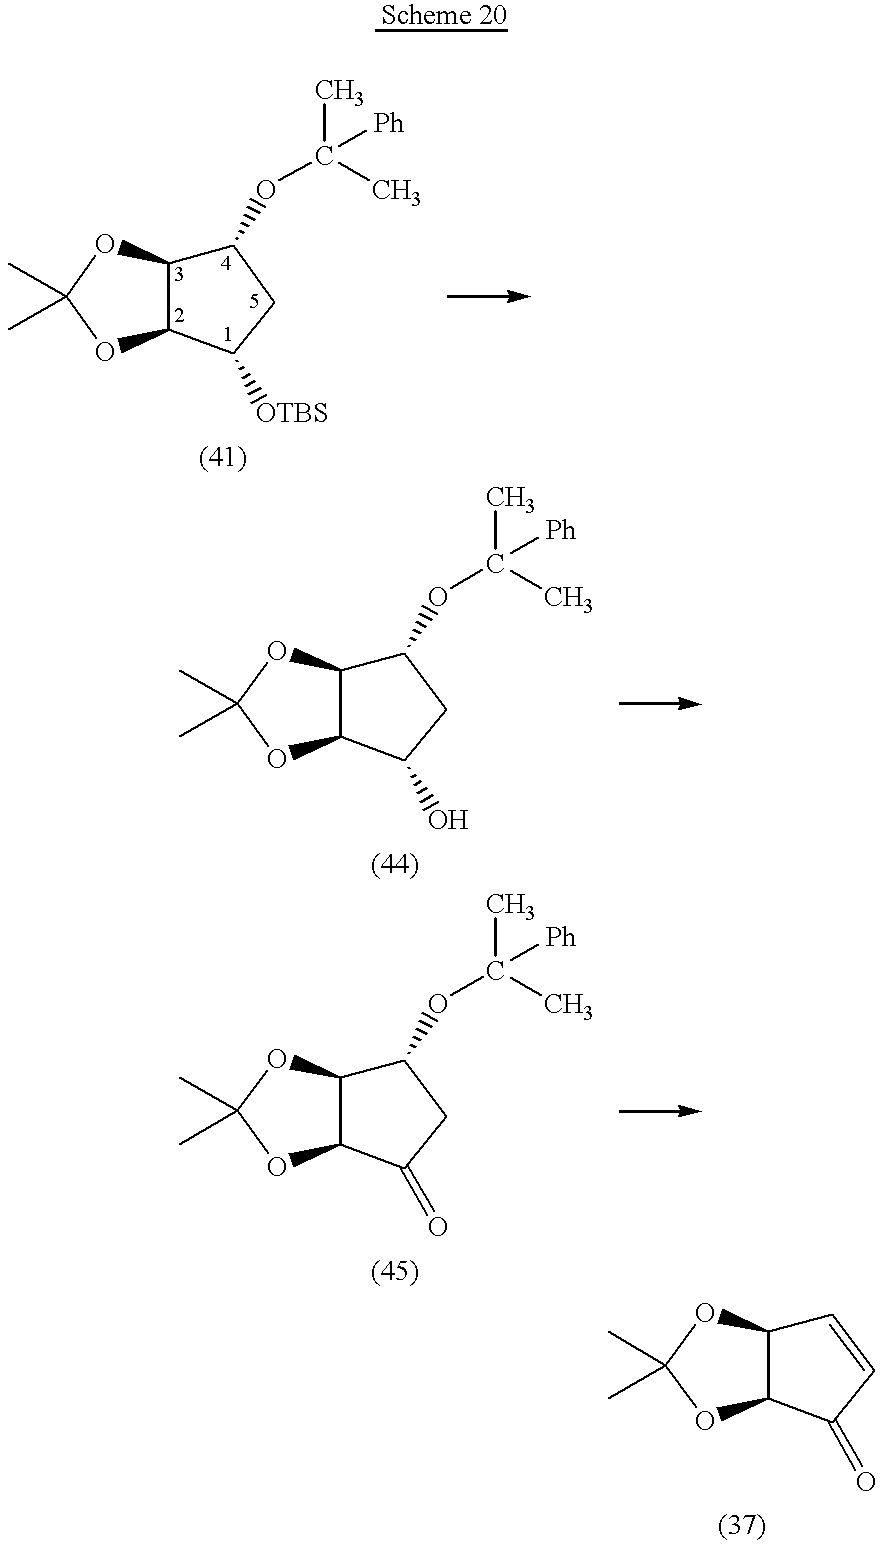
C1(OC(C)(C)[Ph])C2C(C([OTBS])C1)OC(C)(C)O2.C1(OC(C)(C)[Ph])C2C(C(O)C1)OC(C)(C)O2.C1(OC(C)(C)[Ph])C2C(C(=O)C1)OC(C)(C)O2.C1=CC(=O)C2C1OC(C)(C)O2
